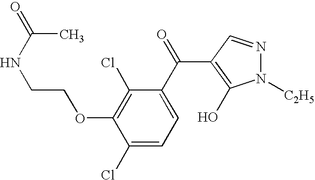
C1(Cl)=CC=C(C(C2=C(O)N([C2H5])N=C2)=O)C(Cl)=C1OCCNC(=O)C
